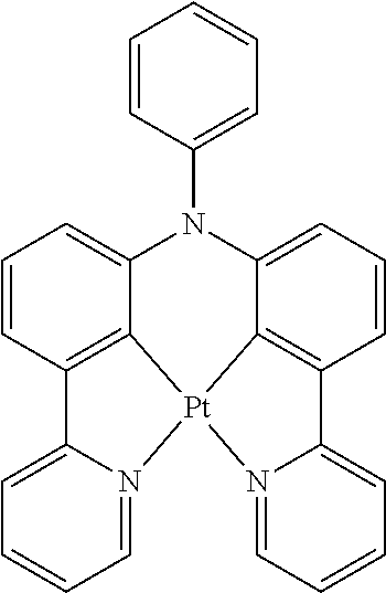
C12=CC=CC3=C1[Pt]1(C4=C(C=CC=C4N2C2=CC=CC=C2)C2=CC=CC=N12)N1=CC=CC=C31
